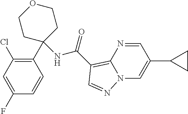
C1(F)=CC(Cl)=C(C2(NC(=O)C3=C4N(C=C(C5CC5)C=N4)N=C3)CCOCC2)C=C1
